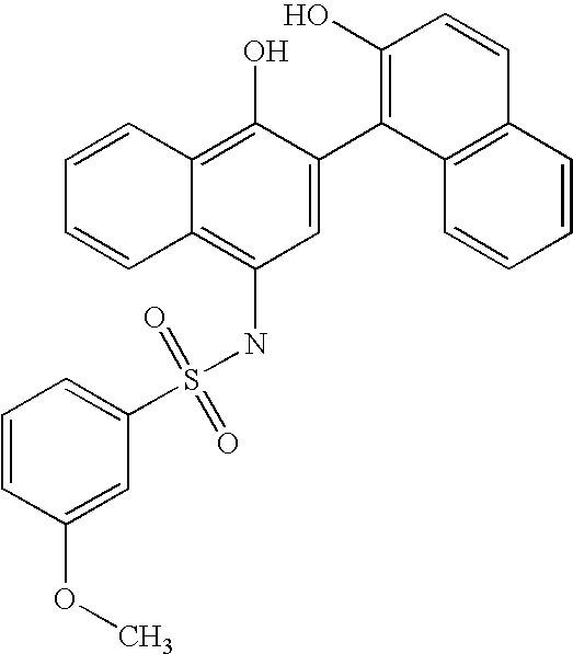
S(NC1=C2C(=C(O)C(C3=C(O)C=CC4=C3C=CC=C4)=C1)C=CC=C2)(=O)(=O)C1=CC=CC(OC)=C1
